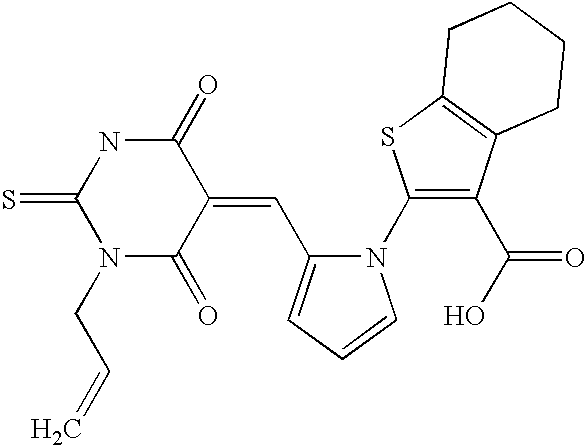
N1C(=S)N(CC=C)C(=O)C(=CC2=CC=CN2C2=C(C(O)=O)C3=C(S2)CCCC3)C1=O
